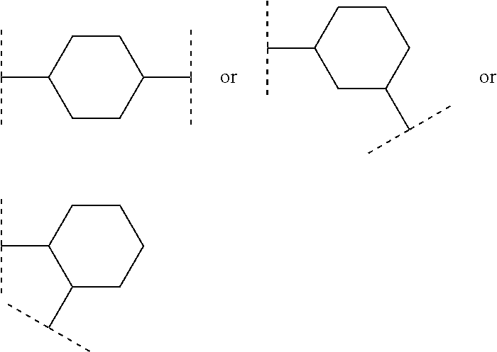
C1C(C(C)C)CCCC1C(C)C.C1CC(C(C)C)CCC1C(C)C.C(C)(C)C1CCCCC1C(C)C
